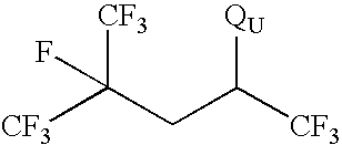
[CF3]C(CC([CF3])[QU])([CF3])F
